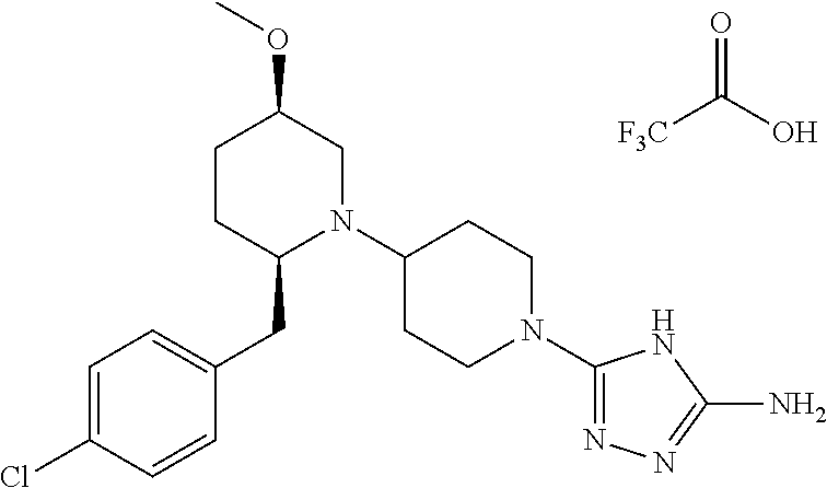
[F3C]C(O)=O.C1=C(Cl)C=CC(CC2N(C3CCN(C4=NN=C(N)N4)CC3)CC(OC)CC2)=C1
